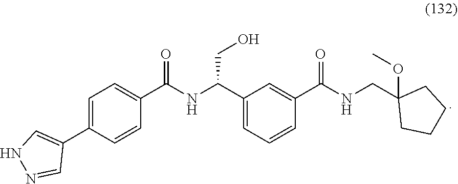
C1(C(=O)NC(C2=CC=CC(C(=O)NCC3(OC)CCCC3)=C2)CO)=CC=C(C2=CNN=C2)C=C1
